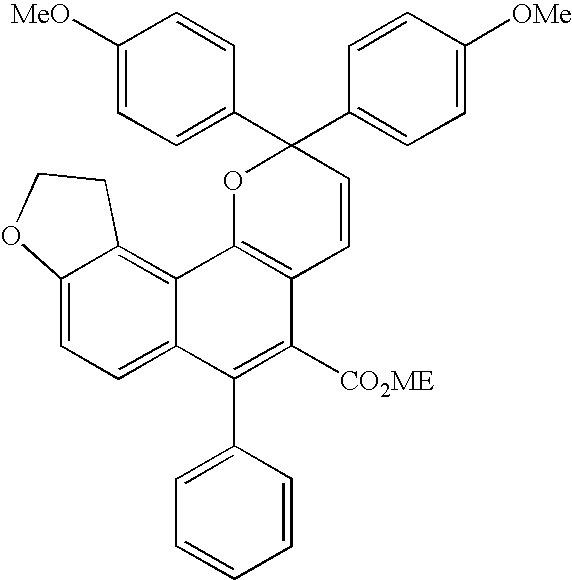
C12=CC=C3C(=C1CCO2)C1=C(C([CO2ME])=C3C2=CC=CC=C2)C=CC(C2=CC=C([OMe])C=C2)(C2=CC=C([MeO])C=C2)O1
